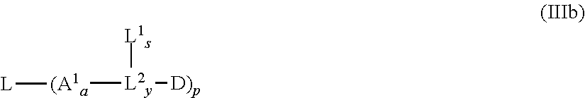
[L1s][L2y]([(A1a][L])[D)p]
